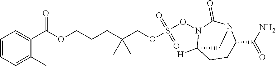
C(OCCCC(COS(=O)(=O)ON1C2([H])CCC(C(=O)N)N(C1=O)C2)(C)C)(=O)C1=CC=CC=C1C
